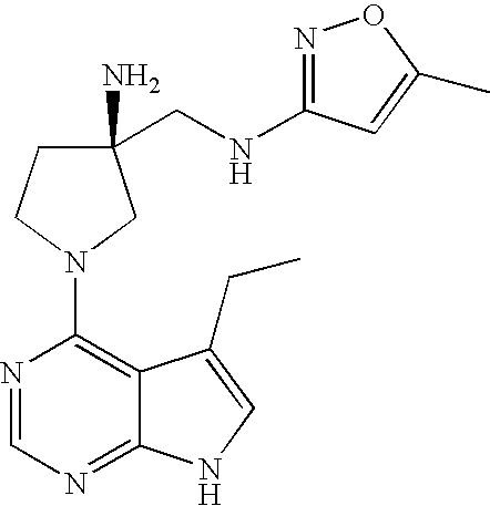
C1(CNC2=NOC(C)=C2)(N)CCN(C2=C3C(=NC=N2)NC=C3CC)C1
